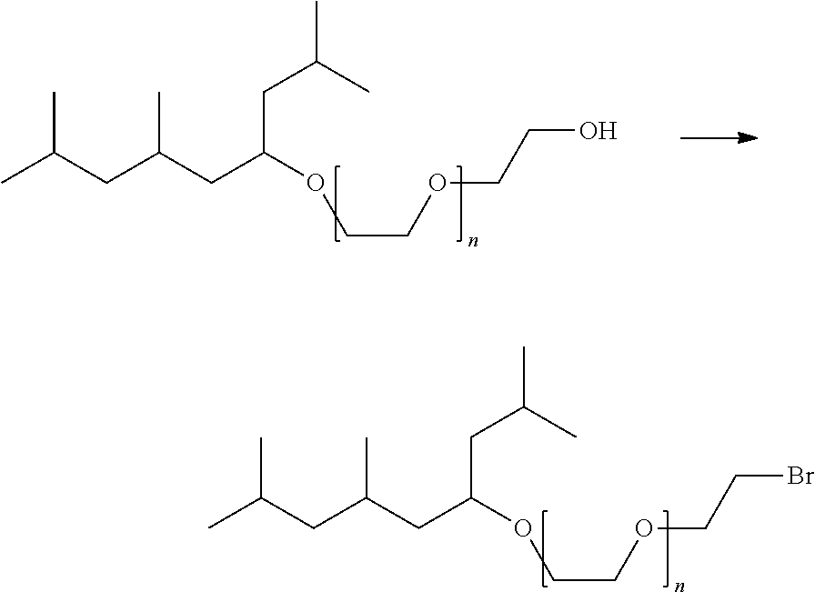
O(CCBr)CCOC(CC(C)C)CC(CC(C)C)C.O(CCO)CCOC(CC(C)C)CC(CC(C)C)C
